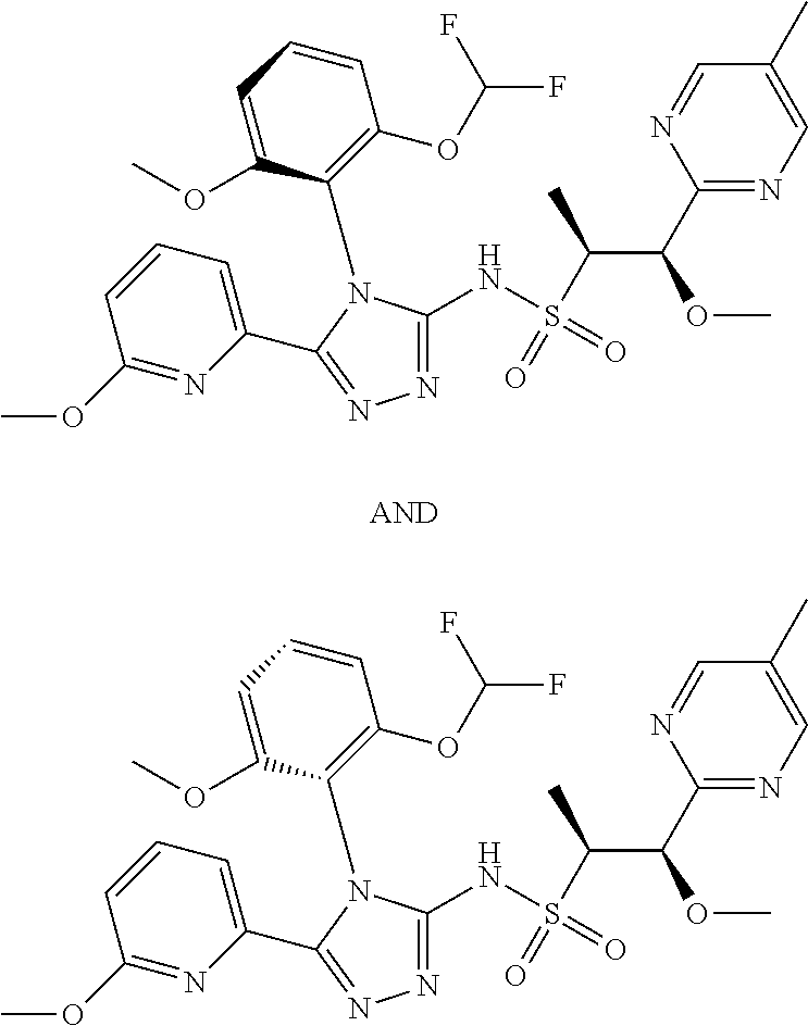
C1(OC)=NC(C2=NN=C(NS(=O)(C(C)C(OC)C3=NC=C(C)C=N3)=O)N2C2=C(OC(F)F)C=CC=C2OC)=CC=C1.C1(OC)=NC(C2=NN=C(NS(=O)(C(C)C(OC)C3=NC=C(C)C=N3)=O)N2C2=C(OC(F)F)C=CC=C2OC)=CC=C1
